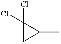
C1(Cl)(Cl)CC1C
